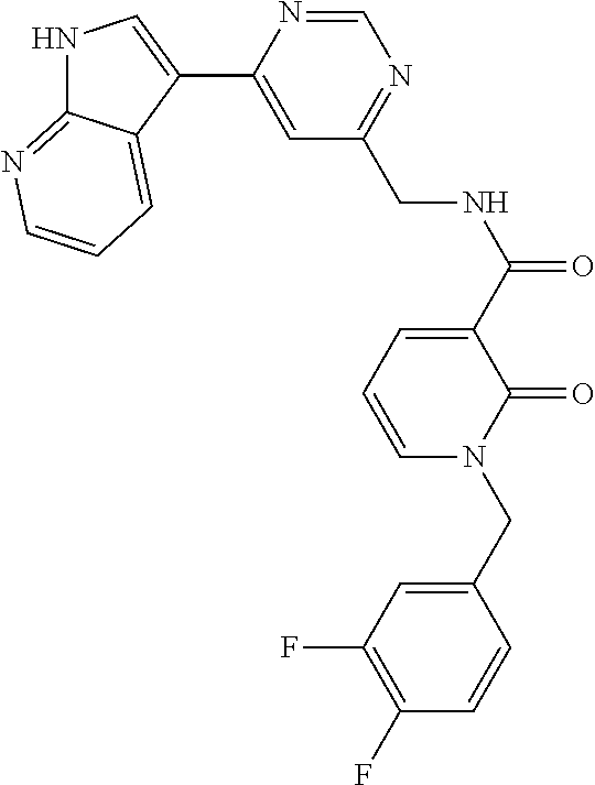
N1C2=NC=CC=C2C(C2=CC(CNC(=O)C3=CC=CN(CC4=CC(F)=C(F)C=C4)C3=O)=NC=N2)=C1
